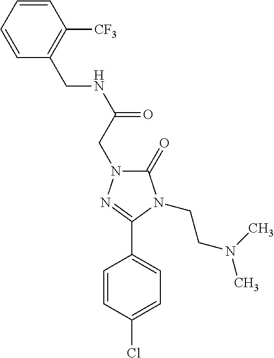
C1(CNC(=O)CN2C(=O)N(CCN(C)C)C(C3=CC=C(Cl)C=C3)=N2)=C([CF3])C=CC=C1
